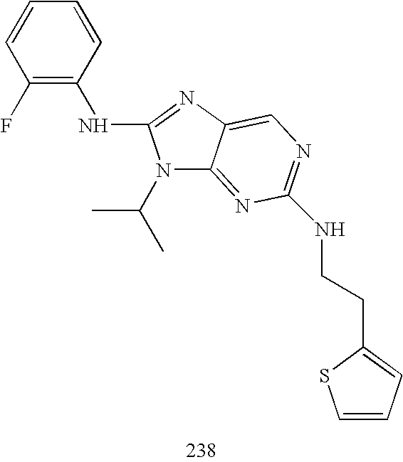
N(C1=NC2=CN=C(NCCC3=CC=CS3)N=C2N1C(C)C)C1=C(F)C=CC=C1
